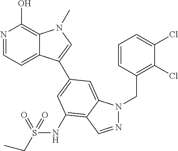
N1=CC=C2C(=C1O)N(C)C=C2C1=CC(NS(CC)(=O)=O)=C2C(=C1)N(CC1=C(Cl)C(Cl)=CC=C1)N=C2
